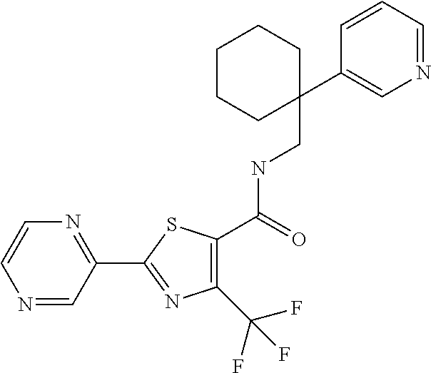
C1(C(F)(F)F)=C(C(NCC2(C3=CN=CC=C3)CCCCC2)=O)SC(C2=NC=CN=C2)=N1
